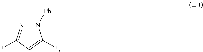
N1([Ph])N=C(*)C=C1*
